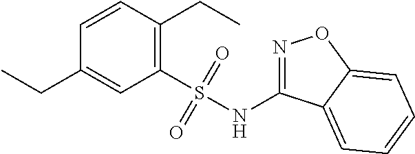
C1=CC(CC)=C(S(NC2=NOC3=CC=CC=C23)(=O)=O)C=C1CC
